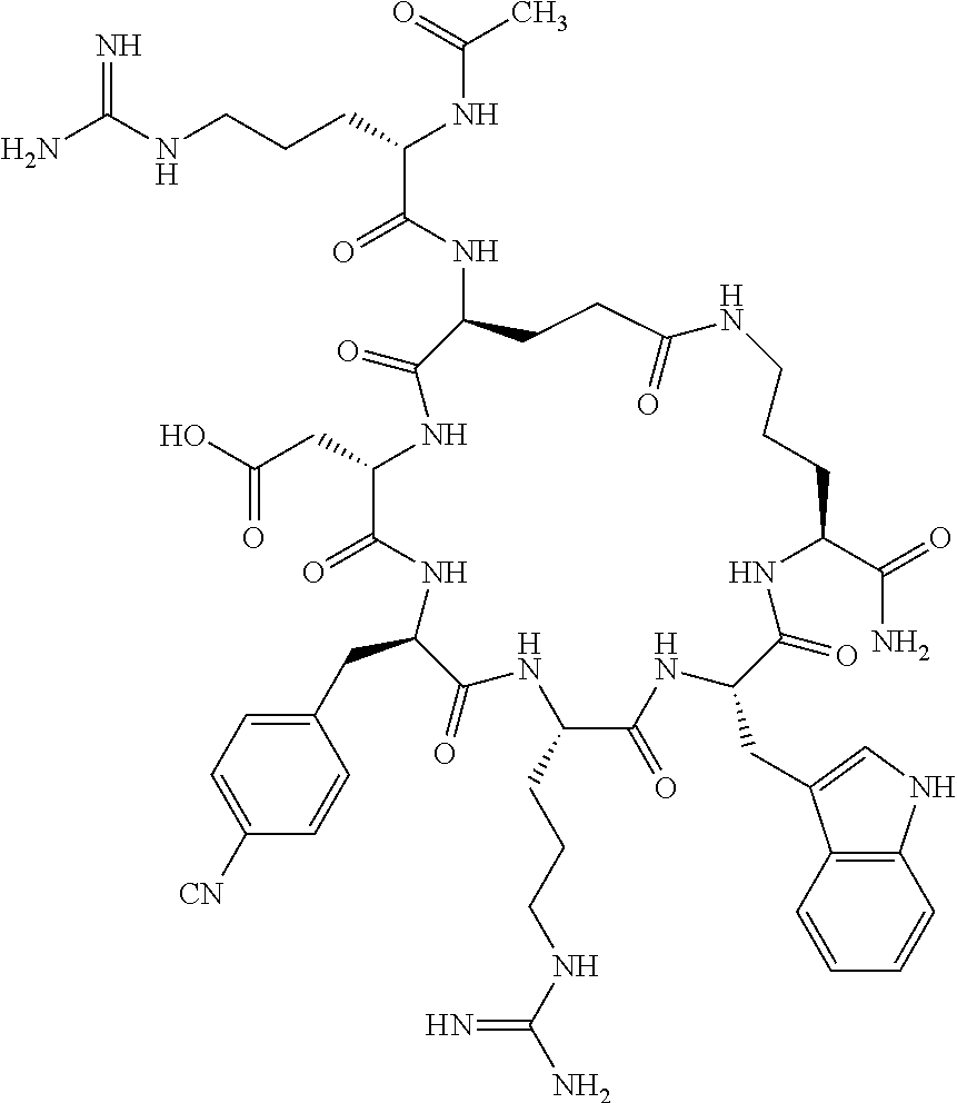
NC(NCCCC(NC(C)=O)C(=O)NC1CCC(=O)NCCCC(C(=O)N)NC(=O)C(CC2=CNC3=C2C=CC=C3)NC(=O)C(CCCNC(N)=N)NC(=O)C(CC2=CC=C([CN])C=C2)NC(=O)C(CC(O)=O)NC1=O)=N
